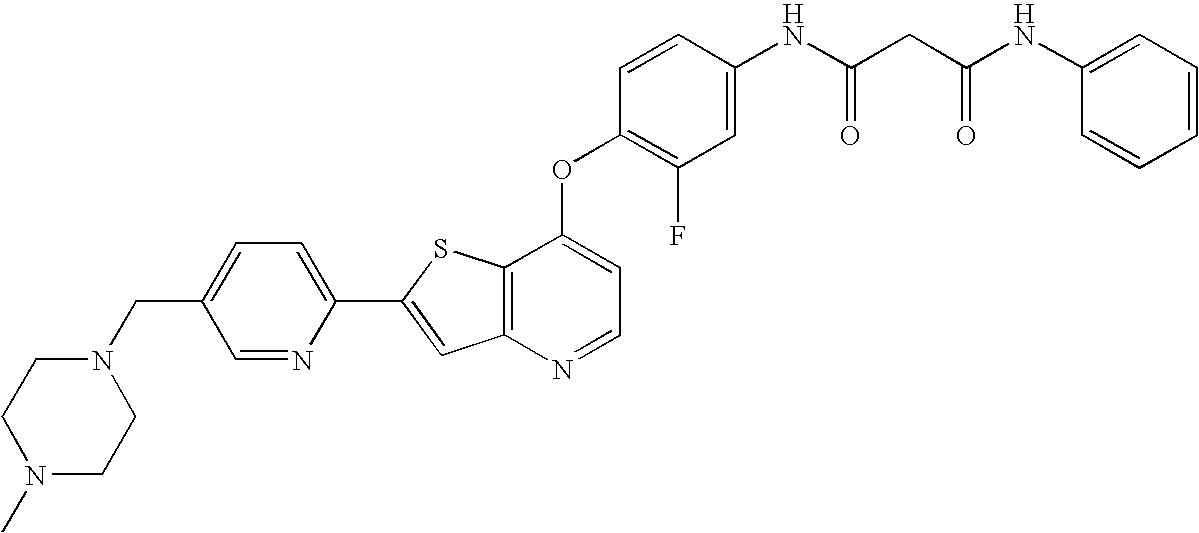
C12=C(SC(C3=CC=C(CN4CCN(C)CC4)C=N3)=C1)C(OC1=C(F)C=C(NC(=O)CC(NC3=CC=CC=C3)=O)C=C1)=CC=N2
